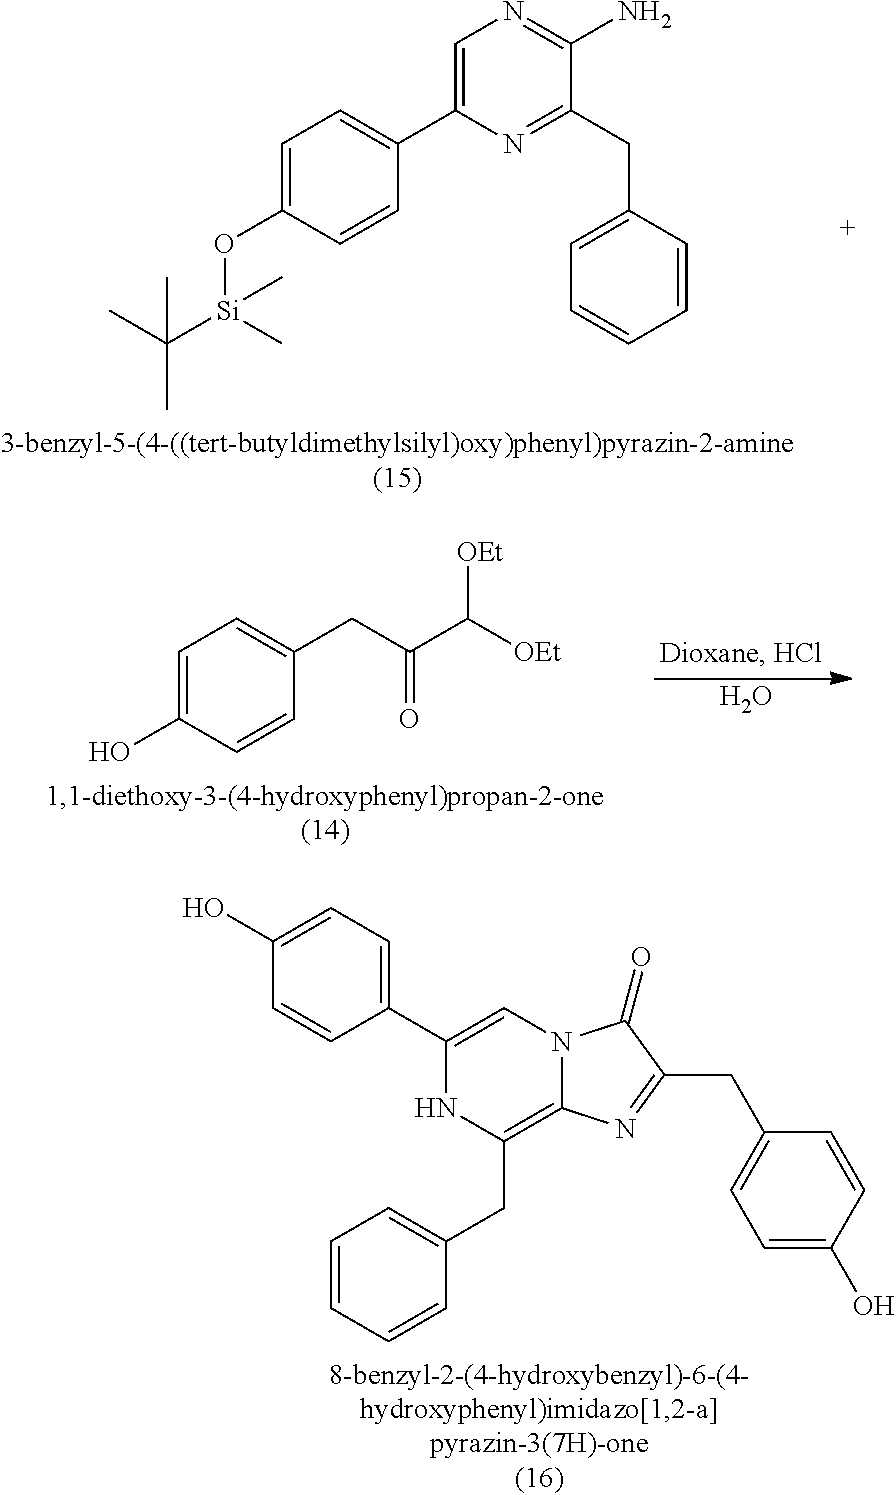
C1=C(O[Si](C(C)(C)C)(C)C)C=CC(C2=CN=C(N)C(CC3=CC=CC=C3)=N2)=C1.OC1=CC=C(CC(C([OEt])[OEt])=O)C=C1.O.C1(C2=CC=C(O)C=C2)=CN2C(=C(CC3=CC=CC=C3)N1)N=C(CC1=CC=C(O)C=C1)C2=O
